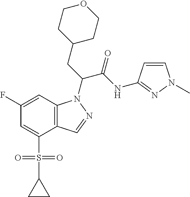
C12=C(C=C(F)C=C1S(C1CC1)(=O)=O)N(C(CC1CCOCC1)C(NC1=NN(C)C=C1)=O)N=C2
